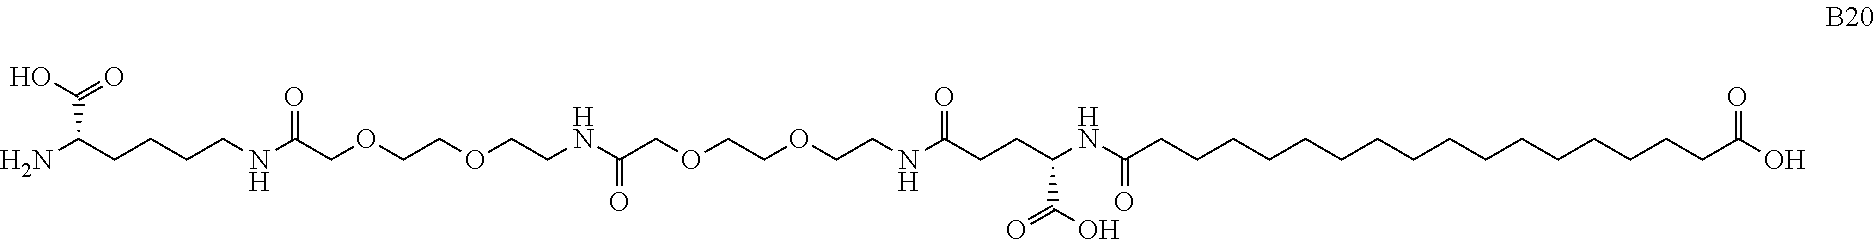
NC(CCCCNC(COCCOCCNC(COCCOCCNC(CCC(NC(CCCCCCCCCCCCCCCCC(O)=O)=O)C(=O)O)=O)=O)=O)C(O)=O
